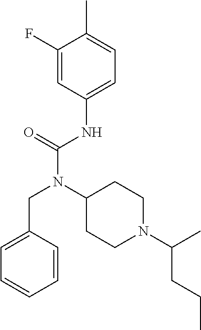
C1=C(CN(C(=O)NC2=CC=C(C)C(F)=C2)C2CCN(C(C)CCC)CC2)C=CC=C1
